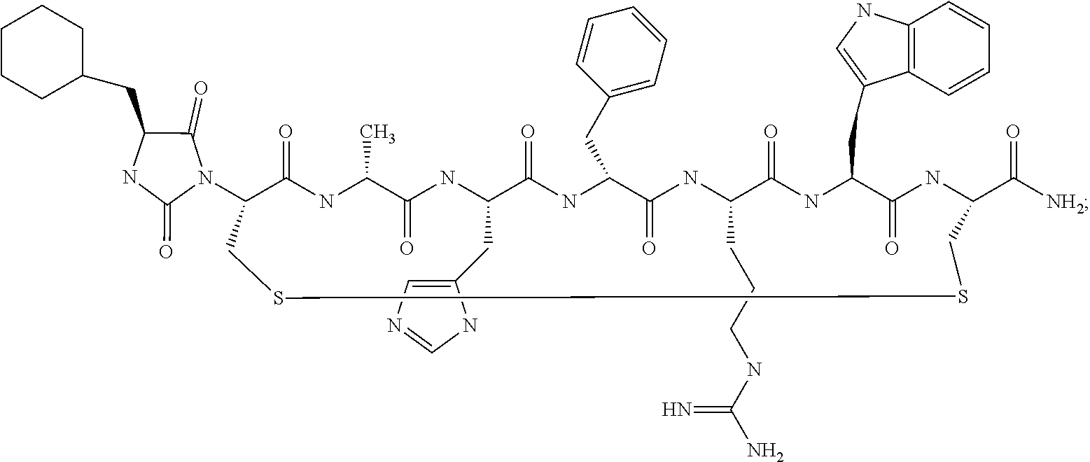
N1(C2C(=O)NC(C)C(=O)NC(CC3=CN=CN3)C(=O)NC(CC3=CC=CC=C3)C(=O)NC(CCCNC(N)=N)C(=O)NC(CC3=CNC4=C3C=CC=C4)C(=O)NC(C([NH2])=O)CSSC2)C(=O)C(CC2CCCCC2)NC1=O
